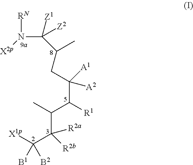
[X1p]C(C(C(C)C(C(CC(C)C(N([RN])[X2p])([Z1])[Z2])([A2])[A1])[R1])([R2a])[R2b])([B1])[B2]
